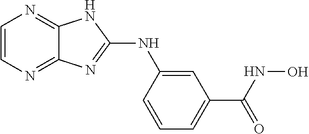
C1=CN=C2C(=N1)NC(NC1=CC(C(=O)NO)=CC=C1)=N2
